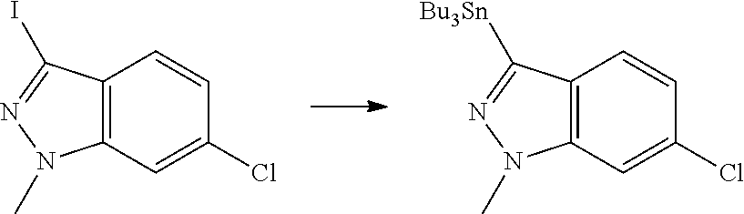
C12=C(C=C(Cl)C=C1)N(C)N=C2[Bu3Sn].C12=C(C=C(Cl)C=C1)N(C)N=C2I
